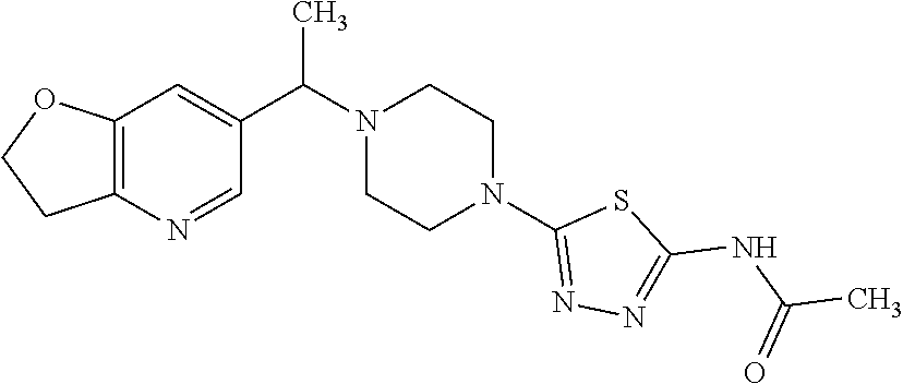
C12=C(N=CC(C(N3CCN(C4=NN=C(NC(C)=O)S4)CC3)C)=C1)CCO2
